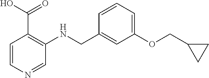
C1=CN=CC(NCC2=CC(OCC3CC3)=CC=C2)=C1C(O)=O
